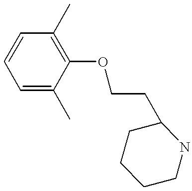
C1=CC=C(C)C(OCCC2CCCCN2)=C1C
